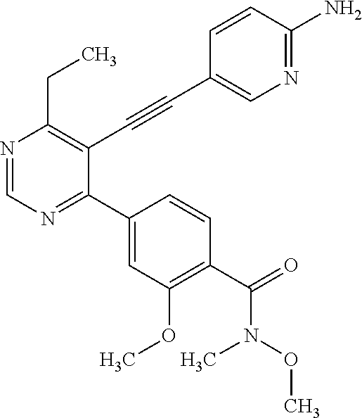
N1=CN=C(C2=CC(OC)=C(C(=O)N(C)OC)C=C2)C(C#CC2=CN=C(N)C=C2)=C1CC
